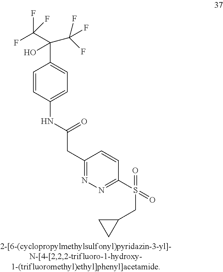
C1=CC(NC(CC2=NN=C(S(CC3CC3)(=O)=O)C=C2)=O)=CC=C1C(C(F)(F)F)(C(F)(F)F)O
